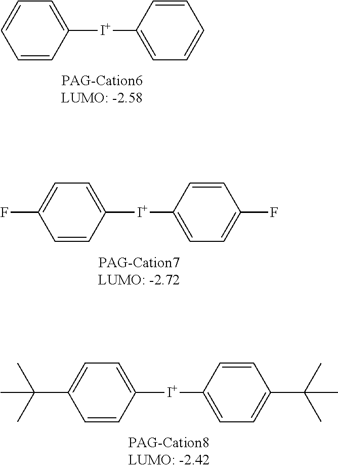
C1=CC([I+]C2=CC=CC=C2)=CC=C1.C1=CC([I+]C2=CC=C(F)C=C2)=CC=C1F.C1=CC([I+]C2=CC=C(C(C)(C)C)C=C2)=CC=C1C(C)(C)C
